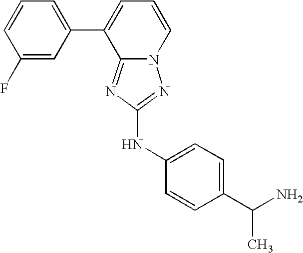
C1=CC=C(C2=CC=CN3C2=NC(NC2=CC=C(C(C)N)C=C2)=N3)C=C1F
